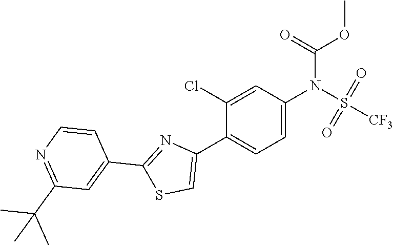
C1=C(N(S(=O)(=O)[CF3])C(OC)=O)C=C(Cl)C(C2=CSC(C3=CC(C(C)(C)C)=NC=C3)=N2)=C1
